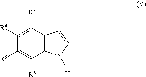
C1([R3])=C([R4])C([R5])=C([R6])C2=C1C=CN2[H]
